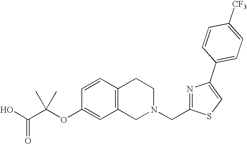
C1=CC2=C(C=C1OC(C(O)=O)(C)C)CN(CC1=NC(C3=CC=C([CF3])C=C3)=CS1)CC2
